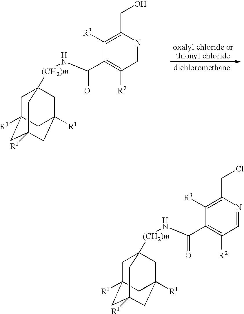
C1C2([R1])CC3([R1])CC([R1])(CC1([(CH2)m]NC(C1=C([R2])C=NC(CCl)=C1[R3])=O)C3)C2.C1C2([R1])CC3([R1])CC([R1])(CC1([(CH2)m]NC(C1=C([R2])C=NC(CO)=C1[R3])=O)C3)C2
